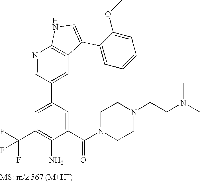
N1=CC(C2=CC(C(F)(F)F)=C(N)C(C(N3CCN(CCN(C)C)CC3)=O)=C2)=CC2=C1NC=C2C1=CC=CC=C1OC
